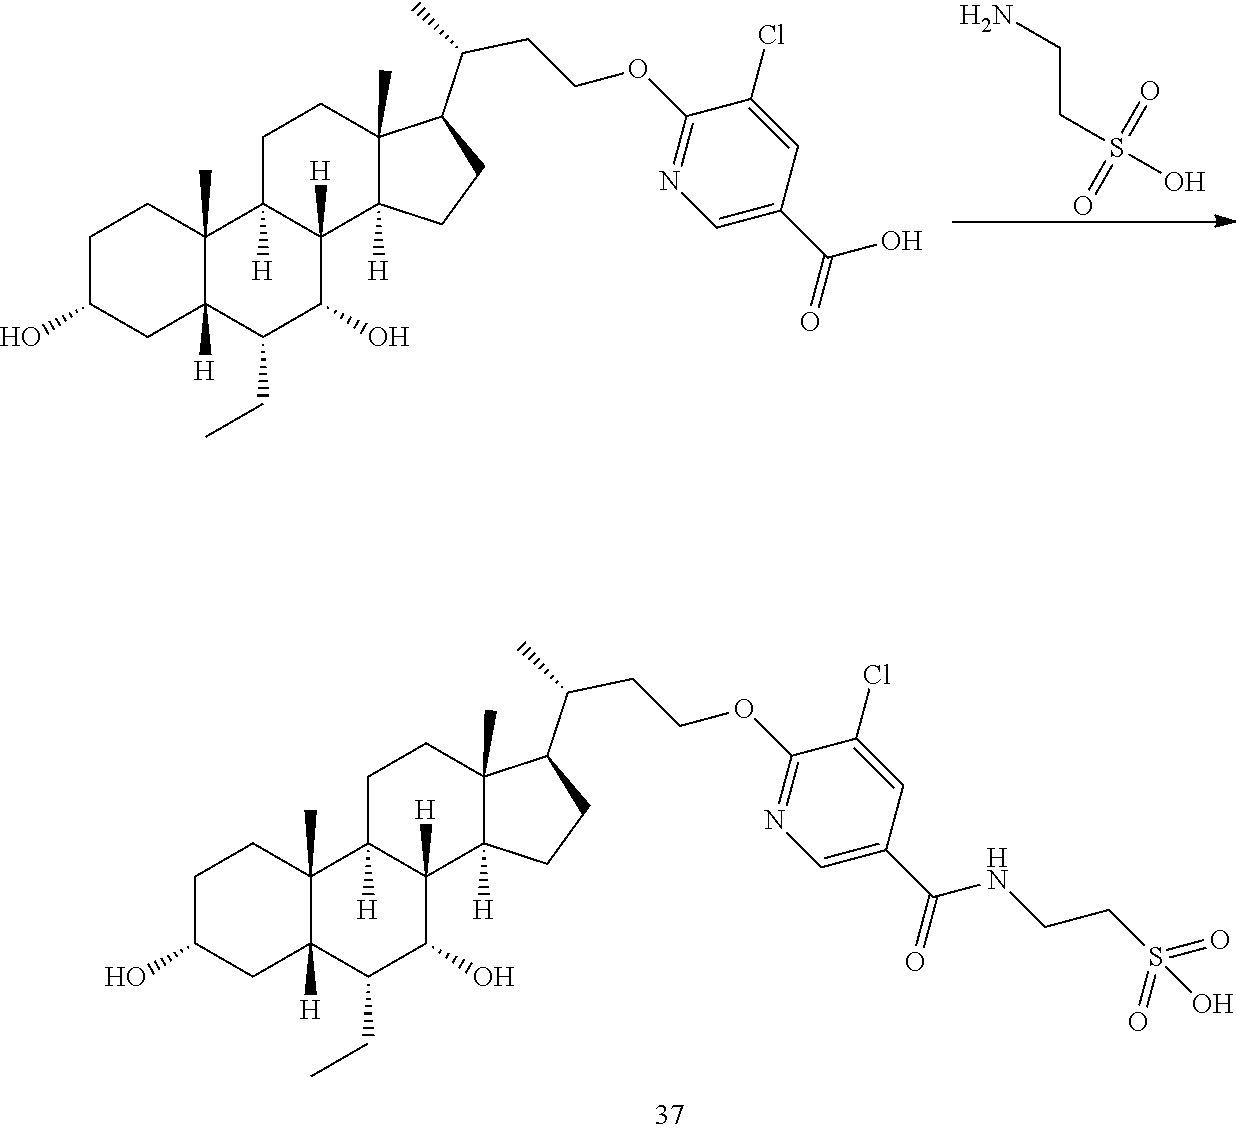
C1(C(NCCS(=O)(=O)O)=O)=CN=C(OCCC(C2C3(C)CCC4([H])C5(C)C([H])(C(CC)C(O)C4([H])C3([H])CC2)CC(O)CC5)C)C(Cl)=C1.C1(C(O)=O)=CN=C(OCCC(C2C3(C)CCC4([H])C5(C)C([H])(C(CC)C(O)C4([H])C3([H])CC2)CC(O)CC5)C)C(Cl)=C1.NCCS(O)(=O)=O
